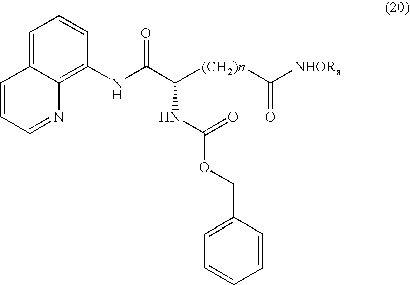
C12=CC=CC(NC(C([(CH2)n]C([NHORa])=O)NC(OCC3=CC=CC=C3)=O)=O)=C1N=CC=C2
